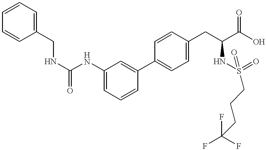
C1(CNC(NC2=CC=CC(C3=CC=C(CC(C(O)=O)NS(=O)(CCCC(F)(F)F)=O)C=C3)=C2)=O)=CC=CC=C1
